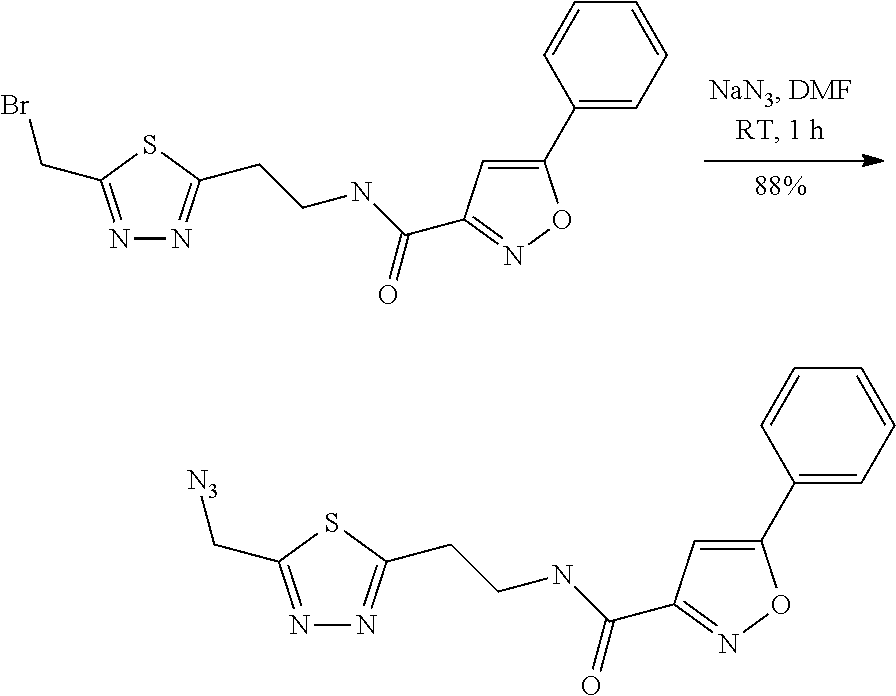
N1=C(CBr)SC(CCNC(=O)C2=NOC(C3=CC=CC=C3)=C2)=N1.N1=C(C[N3])SC(CCNC(=O)C2=NOC(C3=CC=CC=C3)=C2)=N1
